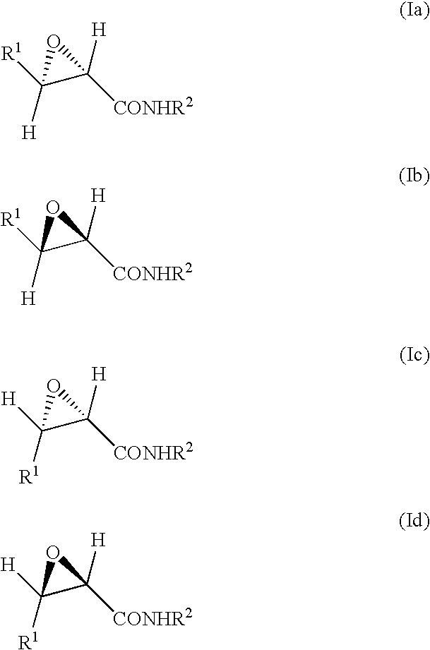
[H]C1([CONHR2])C([R1])([H])O1.[H]C1([CONHR2])C([R1])([H])O1.[H]C1([CONHR2])C([H])([R1])O1.[H]C1([CONHR2])C([H])([R1])O1
